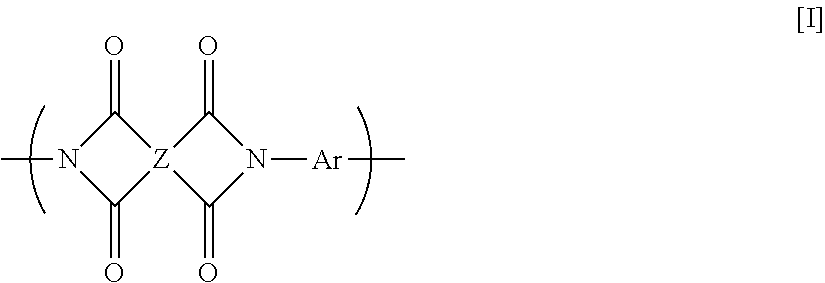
CN1C(=O)[Z]2(C1=O)C(=O)N([Ar]C)C2=O
